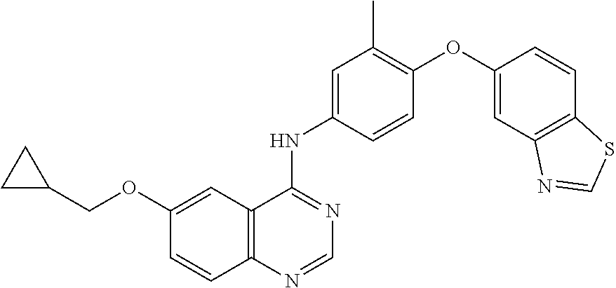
C12=C(C(NC3=CC(C)=C(OC4=CC5=C(C=C4)SC=N5)C=C3)=NC=N1)C=C(OCC1CC1)C=C2
